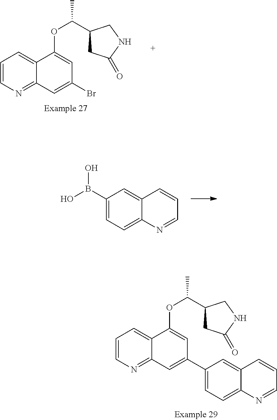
C12=CC(B(O)O)=CC=C1N=CC=C2.C1=CN=C2C(=C1)C(OC(C1CC(=O)NC1)C)=CC(C1=CC=C3C(=C1)C=CC=N3)=C2.C1=CN=C2C(=C1)C(OC(C1CC(=O)NC1)C)=CC(Br)=C2
